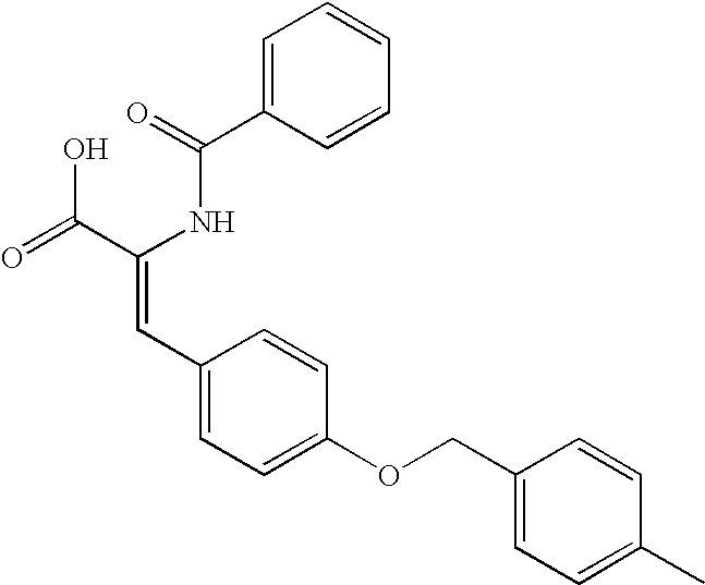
C1=C(C(=O)NC(C(=O)O)=CC2=CC=C(OCC3=CC=C(C)C=C3)C=C2)C=CC=C1
